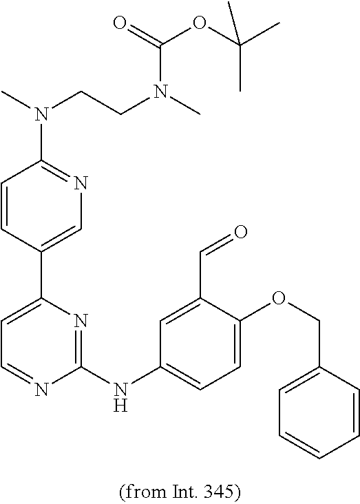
C1=C(C2=CC=NC(NC3=CC=C(OCC4=CC=CC=C4)C(C=O)=C3)=N2)C=CC(N(C)CCN(C)C(=O)OC(C)(C)C)=N1
